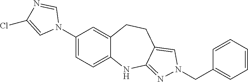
N1(C2=CC=C3C(=C2)CCC2=CN(CC4=CC=CC=C4)N=C2N3)C=NC(Cl)=C1
